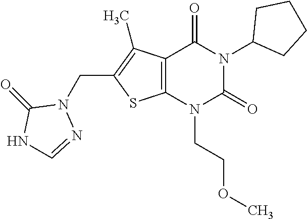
C12=C(N(CCOC)C(=O)N(C3CCCC3)C1=O)SC(CN1C(=O)NC=N1)=C2C
